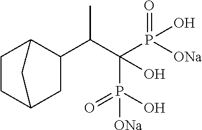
C1(C(C(P([ONa])(=O)O)(P(O)(=O)[ONa])O)C)C2CCC(C1)C2
